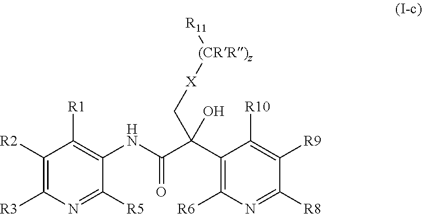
C1(NC(=O)C(C2=C([R6])N=C([R8])C([R9])=C2[R10])(O)C[X][(CRR)z][R11])=C([R1])C([R2])=C([R3])N=C1[R5]
